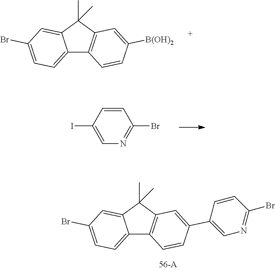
C12=CC=C(Br)C=C1C(C)(C)C1=C2C=CC([B(OH)2])=C1.C1=CC(I)=CN=C1Br.C12=CC=C(Br)C=C1C(C)(C)C1=C2C=CC(C2=CN=C(Br)C=C2)=C1
